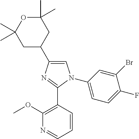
C1(C)(C)OC(C)(C)CC(C2=CN(C3=CC=C(F)C(Br)=C3)C(C3=C(OC)N=CC=C3)=N2)C1
